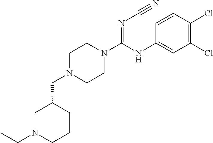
C1N(CC)CCCC1CN1CCN(C(NC2=CC(Cl)=C(Cl)C=C2)=NC#N)CC1
